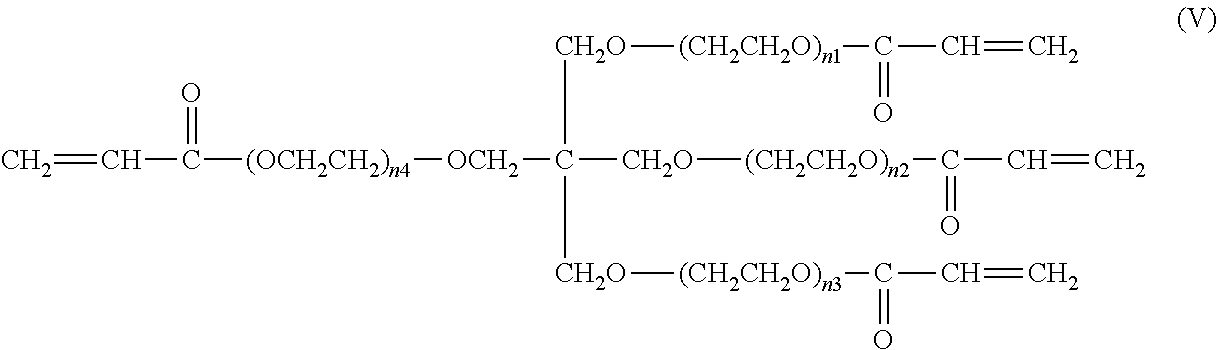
C(C=C)(=O)[(OCH2CH2)n4][OCH2]C([CH2O][(CH2CH2O)n1]C(C=C)=O)([CH2O][(CH2CH2O)n3]C(C=C)=O)[CH2O][(CH2CH2O)n2]C(C=C)=O
